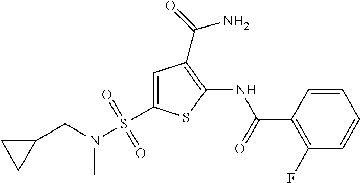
C1=CC(C(=O)NC2=C(C(=O)N)C=C(S(N(CC3CC3)C)(=O)=O)S2)=C(F)C=C1
